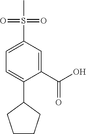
C1CCC(C2=CC=C(S(=O)(=O)C)C=C2C(=O)O)C1
